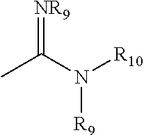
CC(N([R10])[R9])=[NR9]
